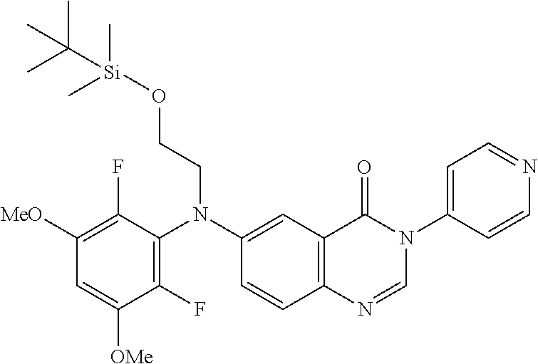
C1(F)=C(N(C2=CC3=C(C=C2)N=CN(C2=CC=NC=C2)C3=O)CCO[Si](C(C)(C)C)(C)C)C(F)=C([MeO])C=C1[OMe]
